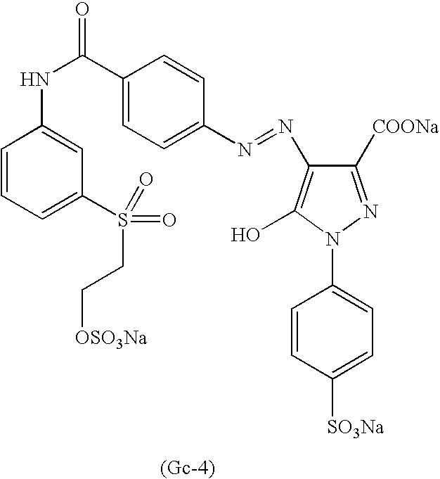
C1([COONa])=NN(C2=CC=C([SO3Na])C=C2)C(O)=C1N=NC1=CC=C(C(NC2=CC(S(CC[OSO3Na])(=O)=O)=CC=C2)=O)C=C1
